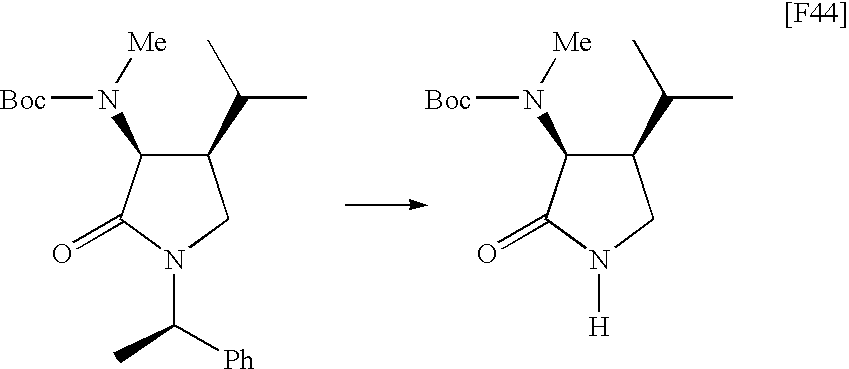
C1(C(C)C)C(N([Me])[Boc])C(=O)N(C([Ph])C)C1.C1(C(C)C)CN([H])C(=O)C1N([Me])[Boc]
